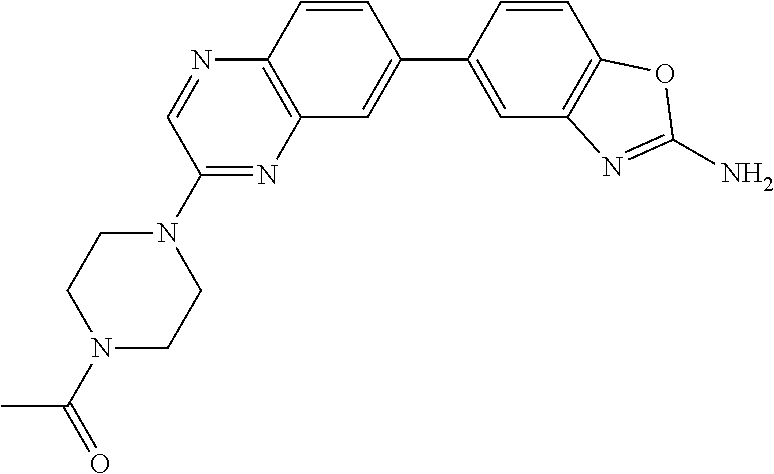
N1(C(C)=O)CCN(C2=NC3=C(N=C2)C=CC(C2=CC4=C(C=C2)OC(N)=N4)=C3)CC1
